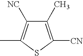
C1(C)=C([CN])SC(C)=C1[NC]
